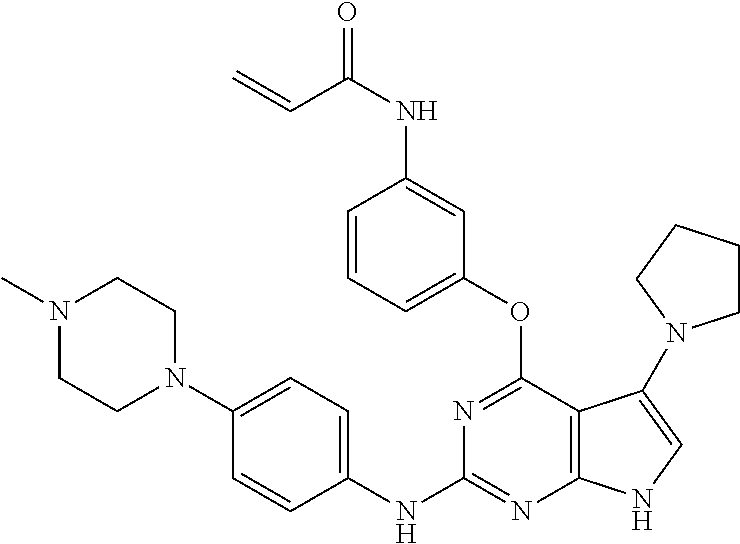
C1(NC2=NC3=C(C(OC4=CC=CC(NC(C=C)=O)=C4)=N2)C(N2CCCC2)=CN3)=CC=C(N2CCN(C)CC2)C=C1
